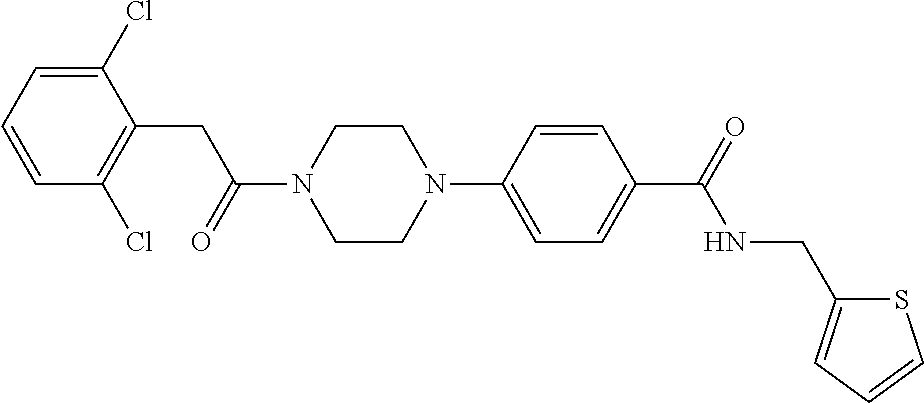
C1(Cl)=CC=CC(Cl)=C1CC(N1CCN(C2=CC=C(C(=O)NCC3=CC=CS3)C=C2)CC1)=O
